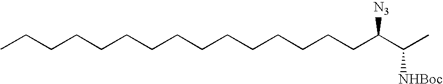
CCCCCCCCCCCCCCCC(C([NHBoc])C)[N3]
